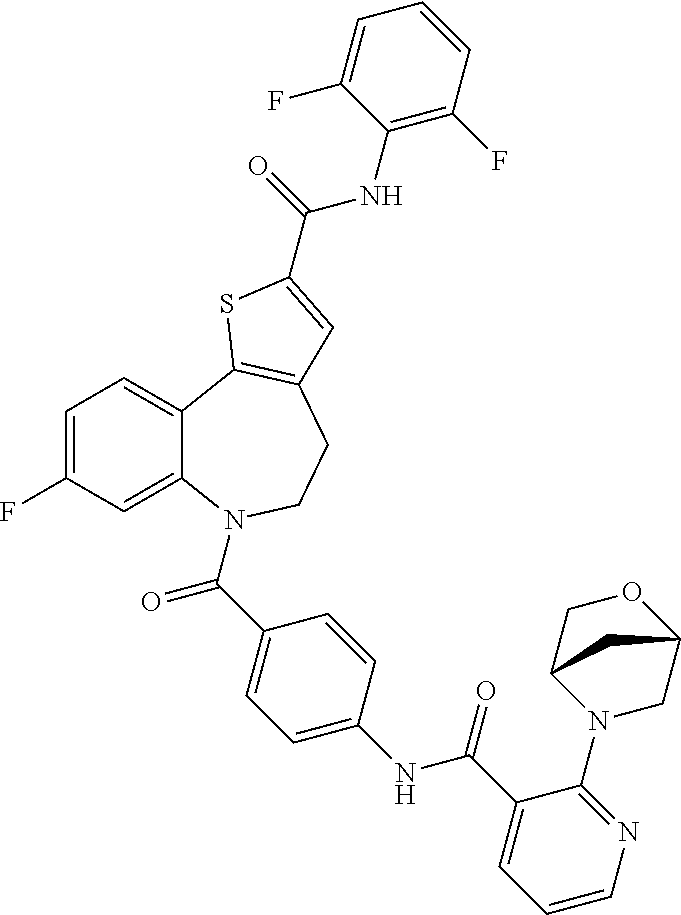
C1=C(F)C=C2C(=C1)C1=C(CCN2C(C2=CC=C(NC(C3=CC=CN=C3N3CC4OCC3C4)=O)C=C2)=O)C=C(C(=O)NC2=C(F)C=CC=C2F)S1
